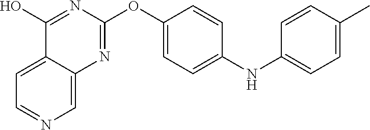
C12=CC=NC=C1N=C(OC1=CC=C(NC3=CC=C(C)C=C3)C=C1)N=C2O
